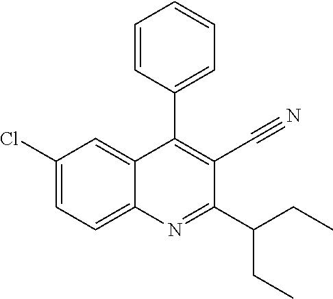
C1(Cl)=CC=C2C(=C1)C(C1=CC=CC=C1)=C(C#N)C(C(CC)CC)=N2
